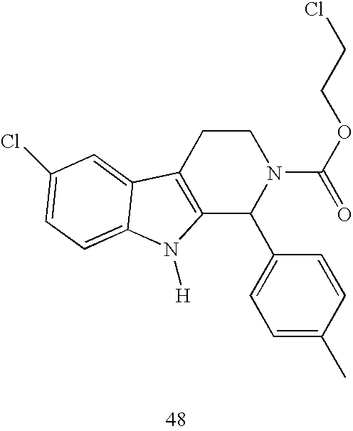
C12=C(CCN(C(=O)OCCCl)C1C1=CC=C(C)C=C1)C1=CC(Cl)=CC=C1N2[H]
